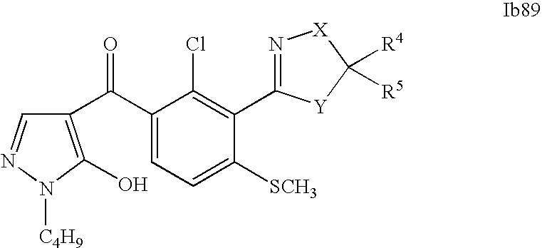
C1(C(C2=C(O)N([C4H9])N=C2)=O)=CC=C([SCH3])C(C2=N[X]C([R4])([R5])[Y]2)=C1Cl
